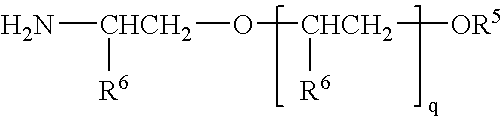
N[CHCH2]([R6])O[CHCH2]([R6])[OR5]
